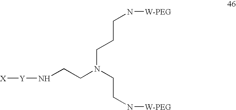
N(CCN(CCN[W-PEG])CCCN[W-PEG])[Y][X]
